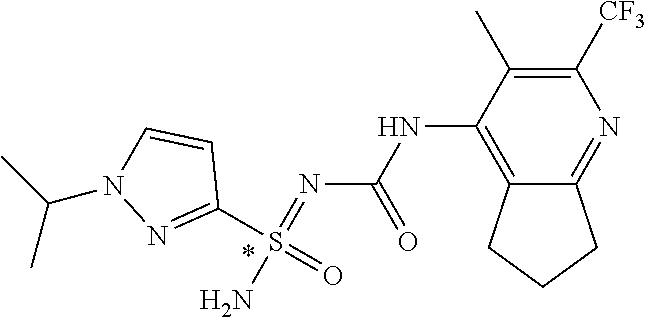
N(=S(=O)(N)C1=NN(C(C)C)C=C1)C(NC1=C2CCCC2=NC([CF3])=C1C)=O
